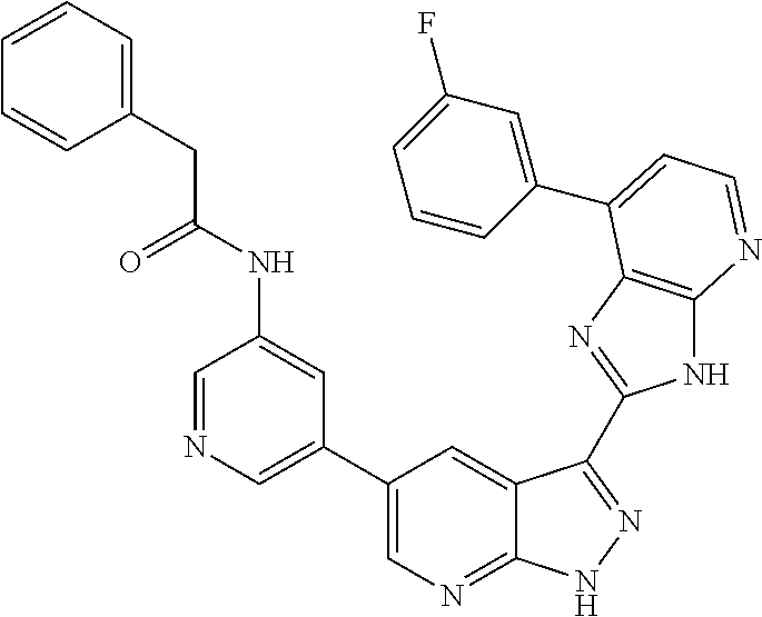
C1=NC=C(C2=CN=C3C(=C2)C(C2=NC4=C(N2)N=CC=C4C2=CC(F)=CC=C2)=NN3)C=C1NC(CC1=CC=CC=C1)=O
